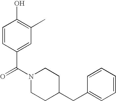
C1=CC(C(N2CCC(CC3=CC=CC=C3)CC2)=O)=CC(C)=C1O
